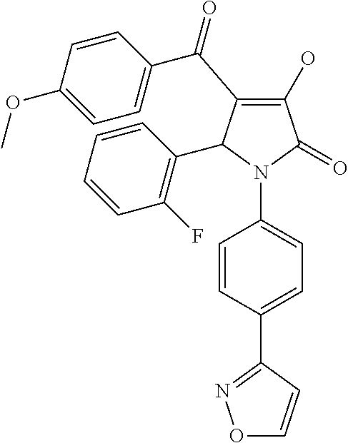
C1(O)=C(C(C2=CC=C(OC)C=C2)=O)C(C2=C(F)C=CC=C2)N(C2=CC=C(C3=NOC=C3)C=C2)C1=O
